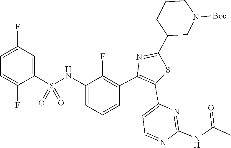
C(NC1=NC(C2=C(C3=C(F)C(NS(=O)(C4=CC(F)=CC=C4F)=O)=CC=C3)N=C(C3CCCN([Boc])C3)S2)=CC=N1)(=O)C
